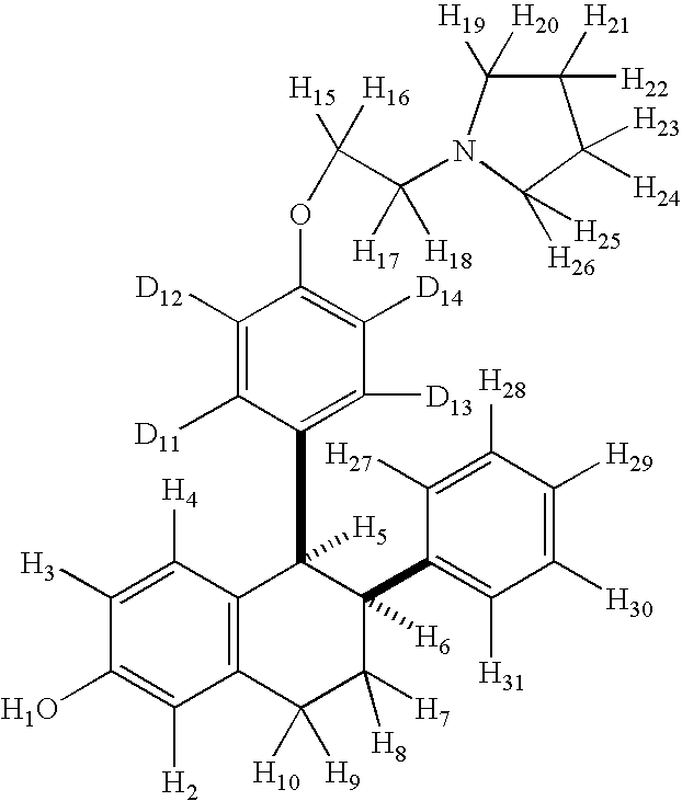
C1([H3])=C([H4])C2=C(C([H2])=C1O)C([H10])([H9])C([H8])([H7])C([H6])(C1=C([H31])C([H30])=C([H29])C([H28])=C1[H27])C2([H5])C1=C([D13])C([D14])=C(OC(C([H17])([H18])N2C([H20])([H19])C([H22])([H21])C([H23])([H24])C2([H26])[H25])([H16])[H15])C([D12])=C1[D11]
